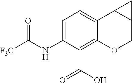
C1=C(NC([F3C])=O)C(C(O)=O)=C2C(=C1)C1C(CO2)C1
